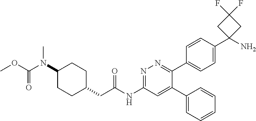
C1(N(C(OC)=O)C)CCC(CC(NC2=NN=C(C3=CC=C(C4(N)CC(F)(F)C4)C=C3)C(C3=CC=CC=C3)=C2)=O)CC1
